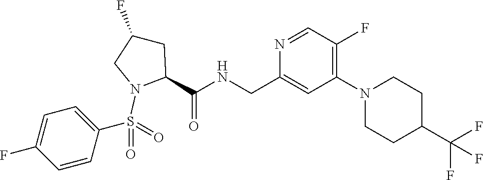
C1(F)=C(N2CCC(C(F)(F)F)CC2)C=C(CNC(=O)C2CC(F)CN2S(C2=CC=C(F)C=C2)(=O)=O)N=C1
